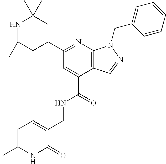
C1(C)(C)NC(C)(C)C=C(C2=NC3=C(C(C(=O)NCC4=C(C)C=C(C)NC4=O)=C2)C=NN3CC2=CC=CC=C2)C1
